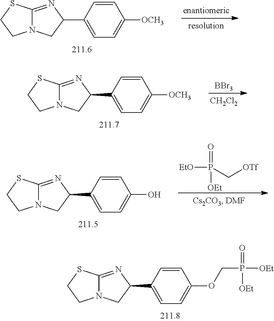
C1=CC(C2N=C3N(C2)CCS3)=CC=C1[OCH3].[BBr3].[CH2Cl2].C1=CC(C2N=C3N(C2)CCS3)=CC=C1[OCH3].[EtO]P([OEt])(=O)C[OTf].C1=CC(C2N=C3N(C2)CCS3)=CC=C1O.C1=CC(C2N=C3N(C2)CCS3)=CC=C1OCP(=O)([OEt])[OEt]
